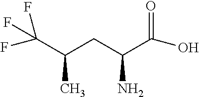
C(C(C(=O)O)N)C(C(F)(F)F)C
